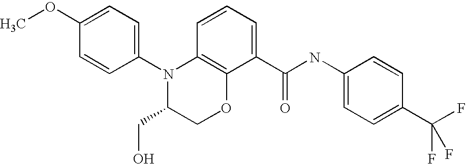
C1(N2C(CO)COC3=C2C=CC=C3C(NC2=CC=C(C(F)(F)F)C=C2)=O)=CC=C(OC)C=C1
